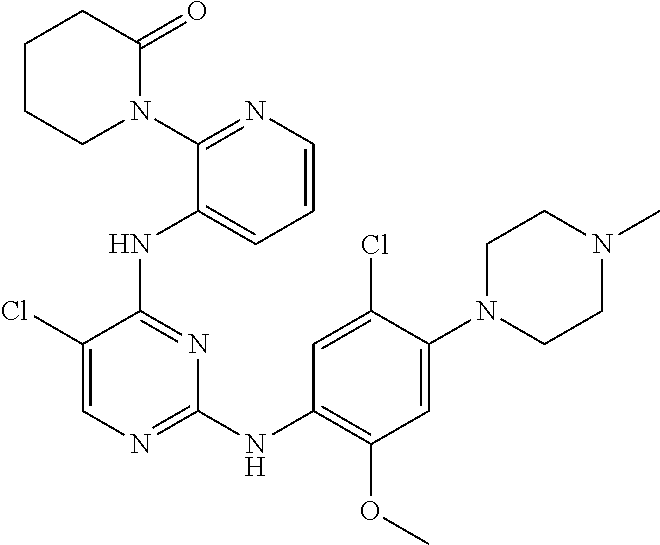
C1N(C2=CC(OC)=C(NC3=NC=C(Cl)C(NC4=CC=CN=C4N4C(=O)CCCC4)=N3)C=C2Cl)CCN(C)C1
